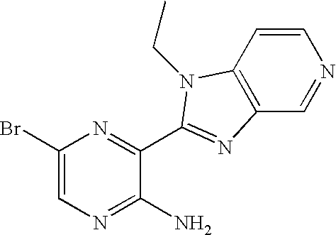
C1(Br)=CN=C(N)C(C2=NC3=C(C=CN=C3)N2CC)=N1
